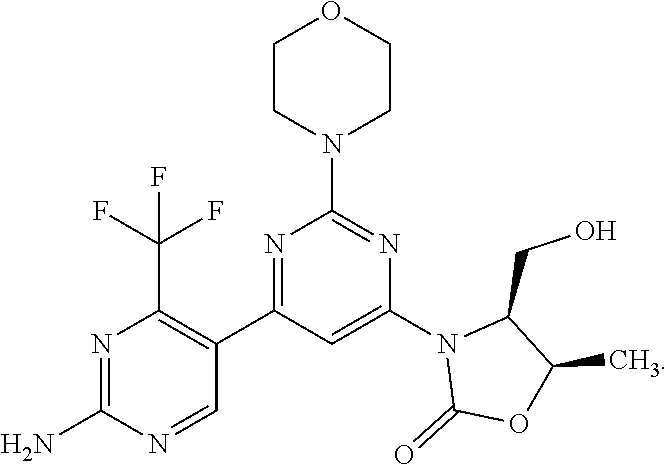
N1=C(C2=C(C(F)(F)F)N=C(N)N=C2)C=C(N2C(=O)OC(C)C2CO)N=C1N1CCOCC1
